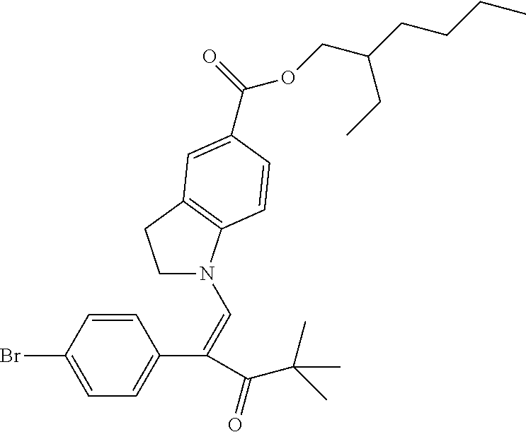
C1=CC(Br)=CC=C1C(C(C(C)(C)C)=O)=CN1CCC2=C1C=CC(C(=O)OCC(CCCC)CC)=C2
